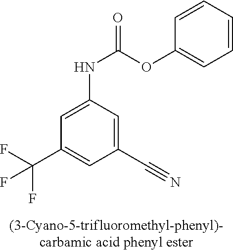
C1=CC=CC(OC(NC2=CC(C(F)(F)F)=CC(C#N)=C2)=O)=C1
